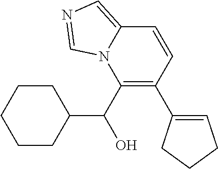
C1=CC(C2=CCCC2)=C(C(O)C2CCCCC2)N2C1=CN=C2
